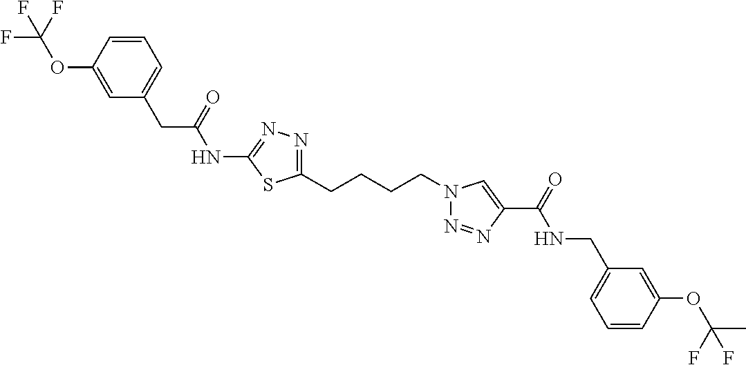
C1=CC(OC(F)(F)F)=CC(CC(=O)NC2=NN=C(CCCCN3N=NC(C(=O)NCC4=CC=CC(OC(F)(C)F)=C4)=C3)S2)=C1
